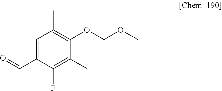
C1=C(C=O)C(F)=C(C)C(OCOC)=C1C
